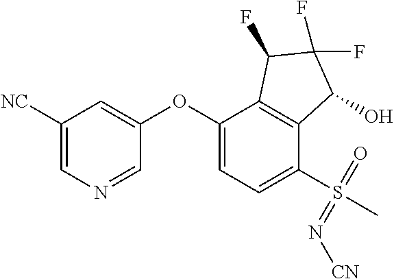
C1([NC])=CN=CC(OC2=CC=C(S(C)(=N[CN])=O)C3=C2C(F)C(F)(F)C3O)=C1
